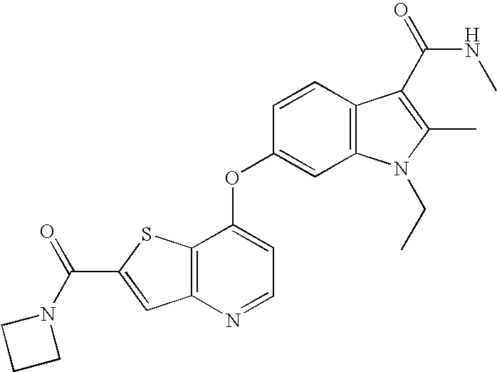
C1(OC2=CC=NC3=C2SC(C(N2CCC2)=O)=C3)=CC2=C(C=C1)C(C(NC)=O)=C(C)N2CC
